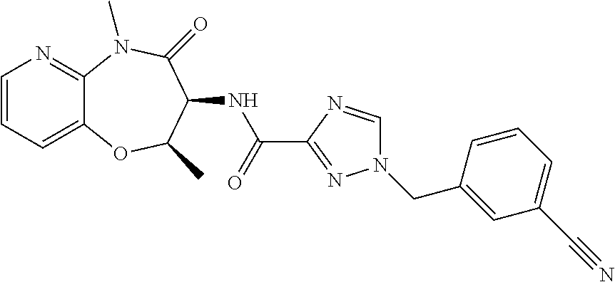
C1=CC=C2C(=N1)N(C)C(=O)C(NC(C1=NN(CC3=CC(C#N)=CC=C3)C=N1)=O)C(C)O2
